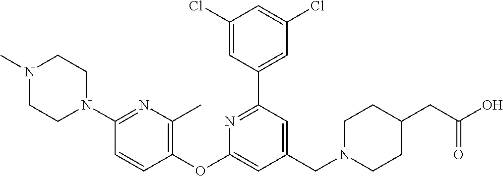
C1(Cl)=CC(C2=NC(OC3=C(C)N=C(N4CCN(C)CC4)C=C3)=CC(CN3CCC(CC(O)=O)CC3)=C2)=CC(Cl)=C1
